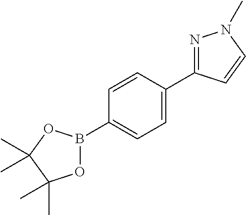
C1=CC(C2=NN(C)C=C2)=CC=C1B1OC(C)(C)C(C)(C)O1
